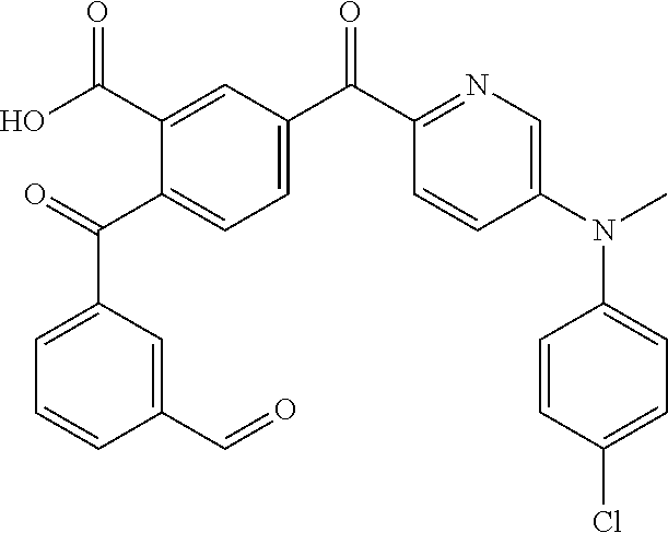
C1=C(C(=O)C2=CC=C(C(=O)C3=NC=C(N(C4=CC=C(Cl)C=C4)C)C=C3)C=C2C(O)=O)C=C(C=O)C=C1
